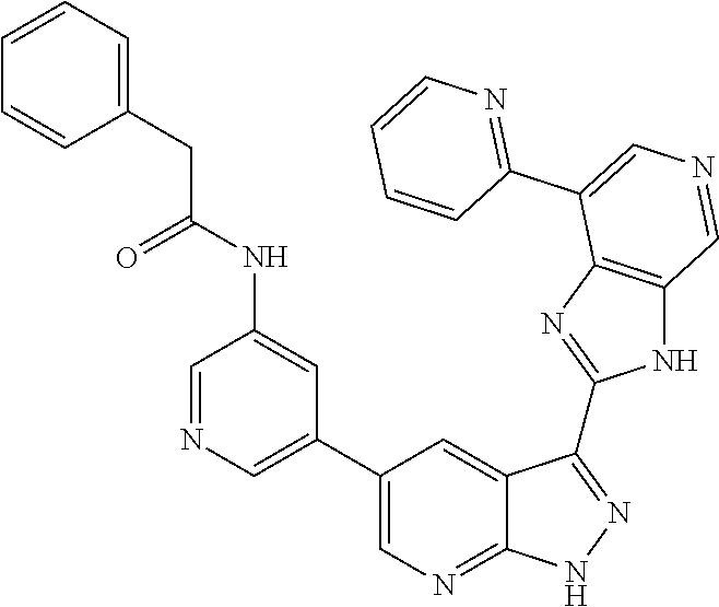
C1=NC=C(C2=CN=C3C(=C2)C(C2=NC4=C(N2)C=NC=C4C2=NC=CC=C2)=NN3)C=C1NC(CC1=CC=CC=C1)=O
